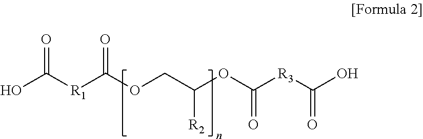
C([R1]C(OCC(OC([R3]C(O)=O)=O)[R2])=O)(=O)O
